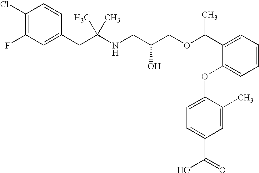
C1(CC(NCC(COC(C2=CC=CC=C2OC2=CC=C(C(=O)O)C=C2C)C)O)(C)C)=CC(F)=C(Cl)C=C1
